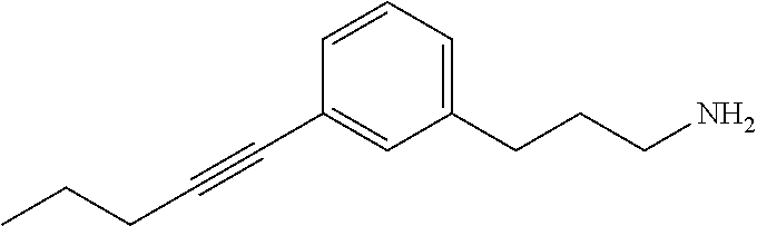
C1=CC=C(CCCN)C=C1C#CCCC
